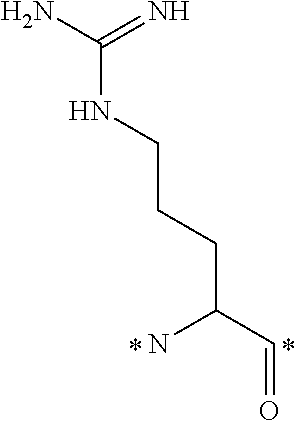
NC(=N)NCCCC(C=O)N
